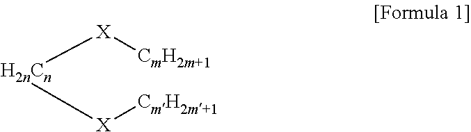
[H2nCn]([X][CmH2m+1])[X][CmH2m+1]
